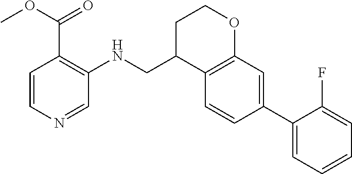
C1=CN=CC(NCC2C3=C(C=C(C4=CC=CC=C4F)C=C3)OCC2)=C1C(OC)=O
